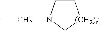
C1CN(CC)C[(CH2)r]1
